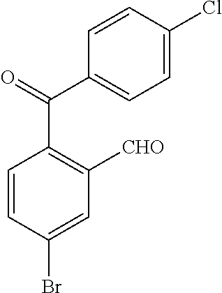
C1=CC(Br)=CC([CHO])=C1C(=O)C1=CC=C(Cl)C=C1
